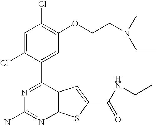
N1=C(C2=CC(OCCN(CC)CC)=C(Cl)C=C2Cl)C2=C(N=C1N)SC(C(=O)NCC)=C2
